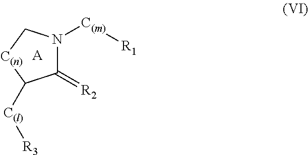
C1(=[R2])N([C(m)][R1])C[C(n)]C1[C(l)][R3].[A]
